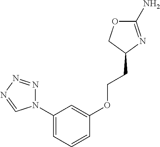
C1(N)=NC(CCOC2=CC(N3N=NN=C3)=CC=C2)CO1
